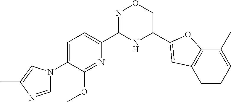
C1=C(N2C=NC(C)=C2)C(OC)=NC(C2=NOCC(C3=CC4=C(C(C)=CC=C4)O3)N2)=C1
